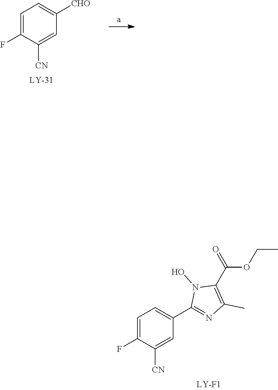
C1=C(F)C([CN])=CC([CHO])=C1.C1=C(F)C([CN])=CC(C2=NC(C)=C(C(=O)OCC)N2O)=C1
